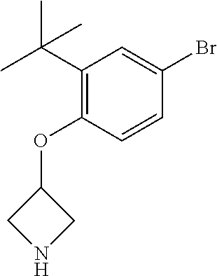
C1NCC1OC1=C(C(C)(C)C)C=C(Br)C=C1
